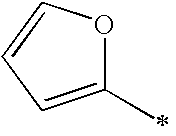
C1(C)=CC=CO1
